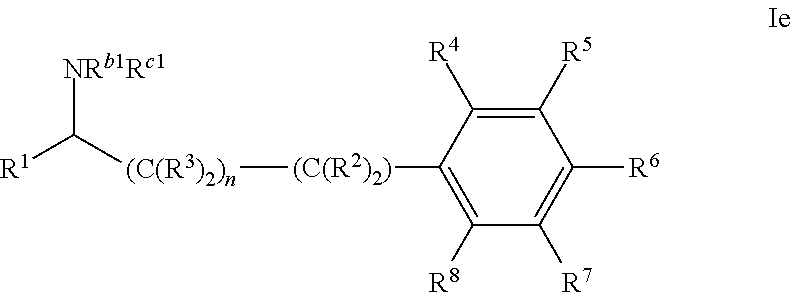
C1([R5])=C([R4])C([(C(R2)2)][(C(R3)2)n]C([NRb1Rc1])[R1])=C([R8])C([R7])=C1[R6]
